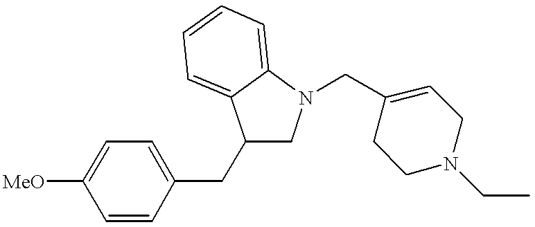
C1(CC2CN(CC3=CCN(CC)CC3)C3=CC=CC=C23)=CC=C([MeO])C=C1
